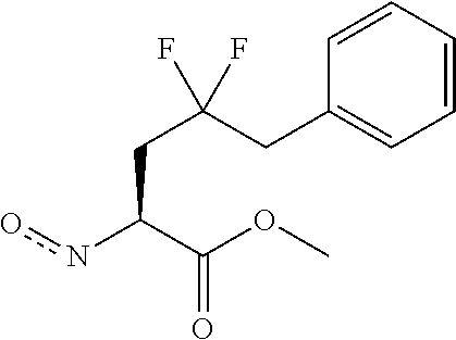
n(C(C(OC)=O)CC(CC1=CC=CC=C1)(F)F)o
